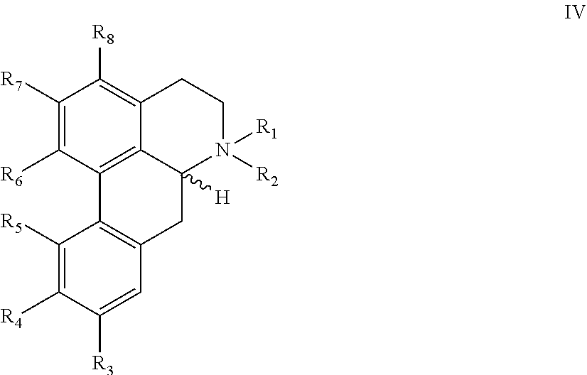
C1([R7])=C([R6])C2=C3C(=C1[R8])CCN([R2])([R1])C3([H])CC1=C2C([R5])=C([R4])C([R3])=C1
